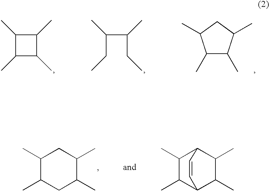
C1(C)C(C)C(C)C1C.C(C(CC)C)(CC)C.C1(C)C(C)C(C)CC1C.C1(C)C(C)C2C(C)C(C)C1C=C2.C1(C)C(C)CC(C)C(C)C1
